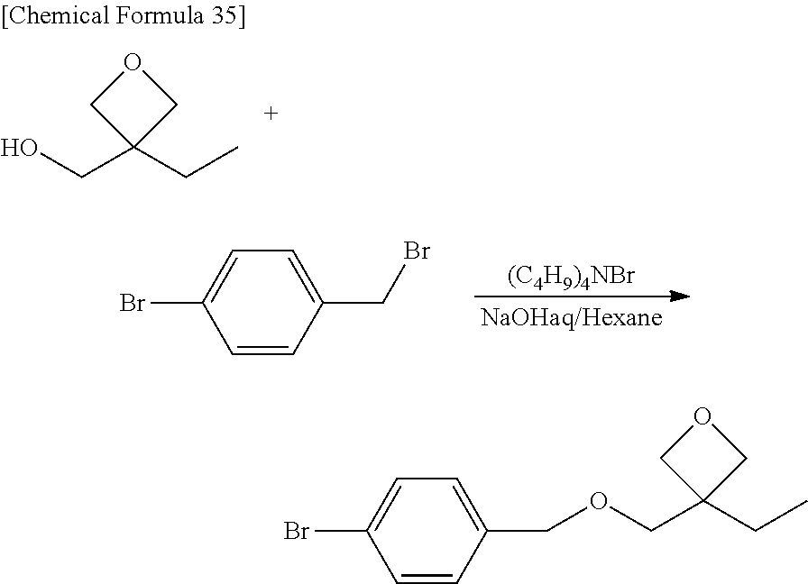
O1CC(CO)(CC)C1.[(C4H9)4NBr].C1=CC(CBr)=CC=C1Br.C1=CC(COCC2(CC)COC2)=CC=C1Br
